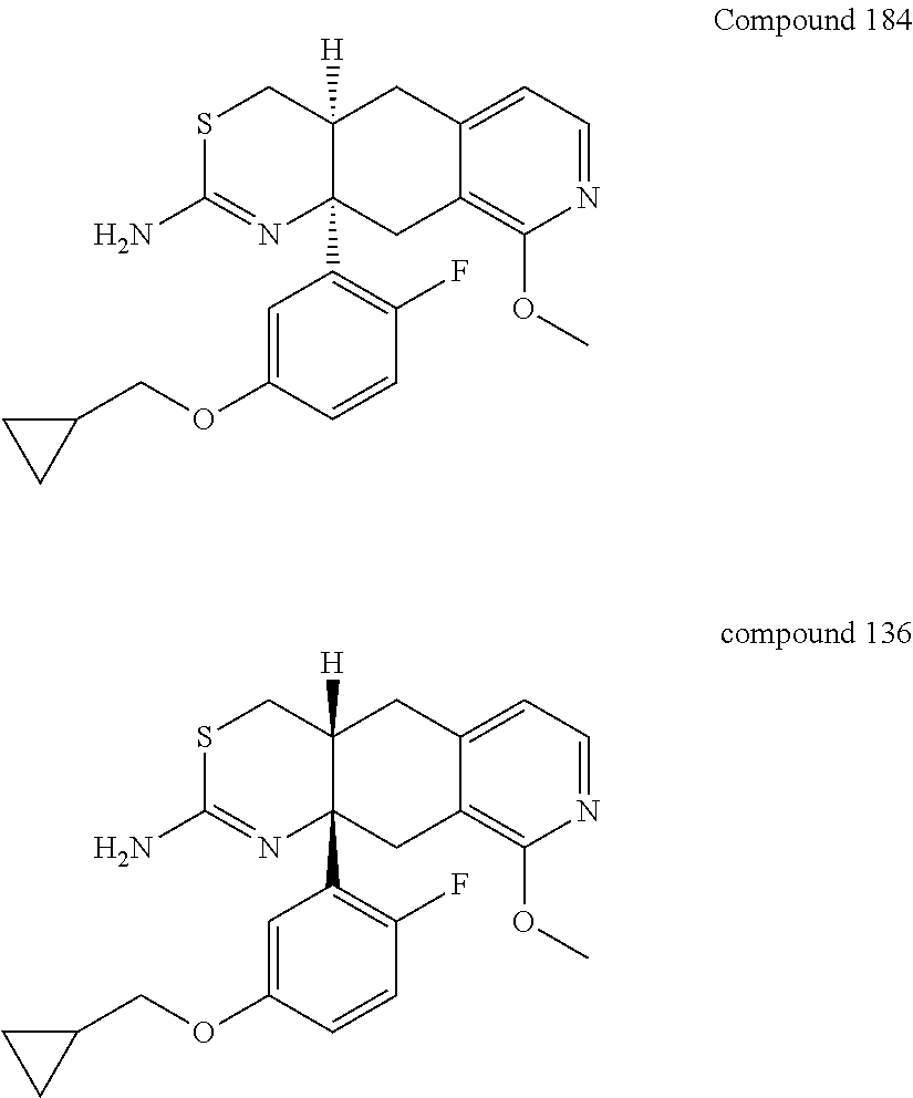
S1C(N)=NC2(C3=C(F)C=CC(OCC4CC4)=C3)C([H])(C1)CC1=CC=NC(OC)=C1C2.S1C(N)=NC2(C3=C(F)C=CC(OCC4CC4)=C3)C([H])(C1)CC1=CC=NC(OC)=C1C2
